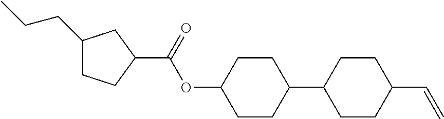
C1(CCC)CCC(C(OC2CCC(C3CCC(C=C)CC3)CC2)=O)C1
